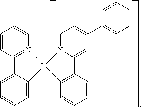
C1=N2C(=CC(C3=CC=CC=C3)=C1)C1=C(C=CC=C1)[Ir]21N2=C(C=CC=C2)C2=CC=CC=C21
